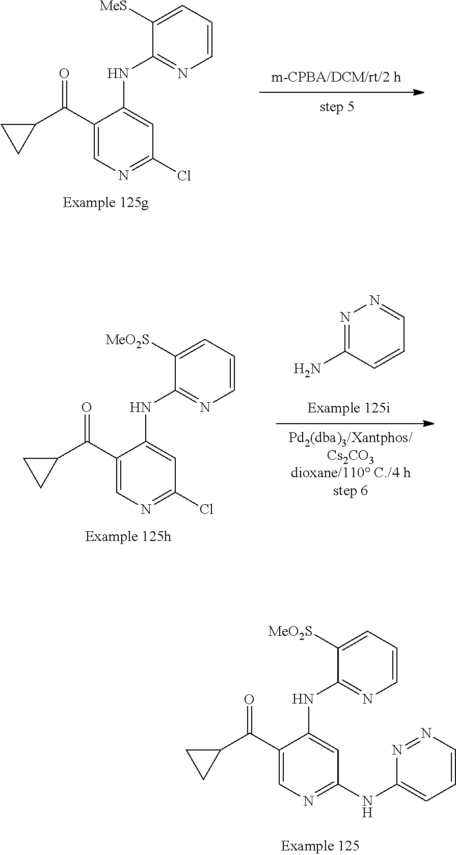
C1=C(C(C2CC2)=O)C(NC2=NC=CC=C2[MeS])=CC(Cl)=N1.C1=C(C(C2CC2)=O)C(NC2=NC=CC=C2[MeO2S])=CC(Cl)=N1.N1=C(N)C=CC=N1.C1=C(C(C2CC2)=O)C(NC2=NC=CC=C2[MeO2S])=CC(NC2=CC=CN=N2)=N1
